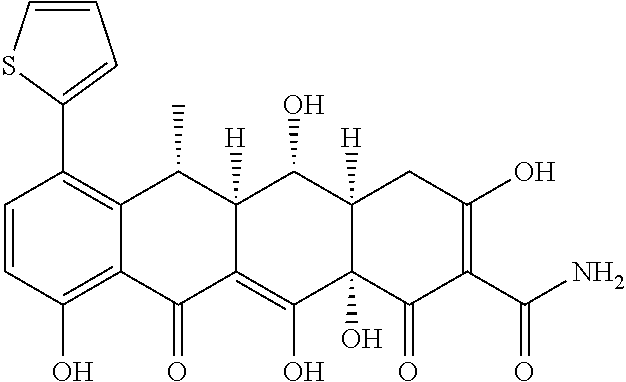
C1=CC(O)=C2C(=C1C1=CC=CS1)C(C)C1([H])C(=C(O)C3(O)C([H])(C1O)CC(O)=C(C(N)=O)C3=O)C2=O
